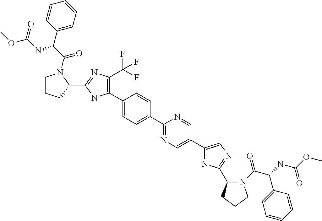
C1(C2=C(C(F)(F)F)N=C(C3CCCN3C(C(C3=CC=CC=C3)NC(OC)=O)=O)N2)=CC=C(C2=NC=C(C3=CN=C(C4N(C(C(C5=CC=CC=C5)NC(OC)=O)=O)CCC4)N3)C=N2)C=C1
